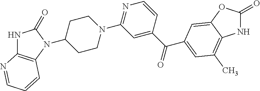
C1(N2C3=C(NC2=O)N=CC=C3)CCN(C2=NC=CC(C(=O)C3=CC(C)=C4C(=C3)OC(=O)N4)=C2)CC1
